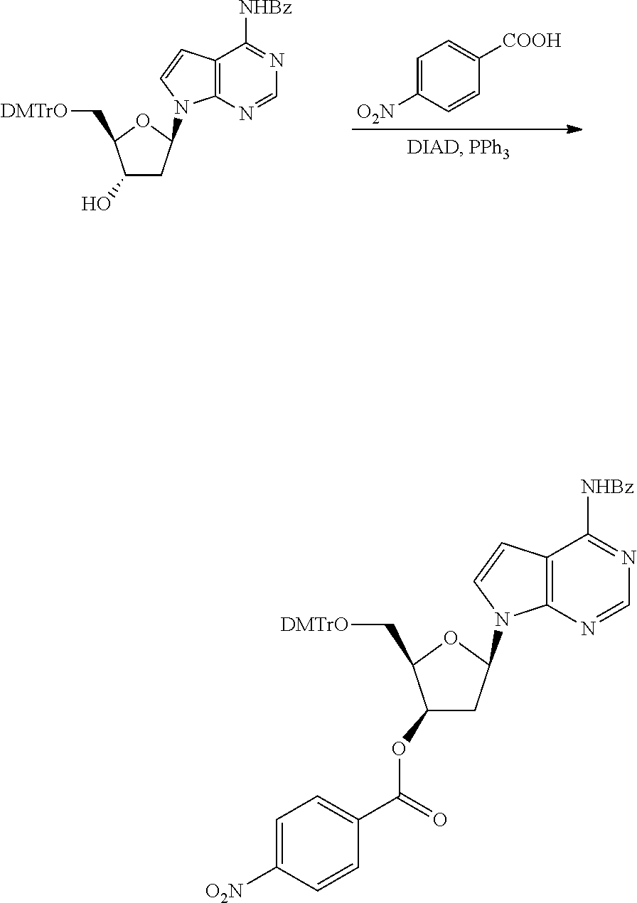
C1=C([O2N])C=CC([COOH])=C1.C1(O)CC(N2C3=C(C=C2)C([NHBz])=NC=N3)OC1C[DMTrO].C1(OC(C2=CC=C([O2N])C=C2)=O)CC(N2C3=C(C=C2)C([NHBz])=NC=N3)OC1C[DMTrO]
